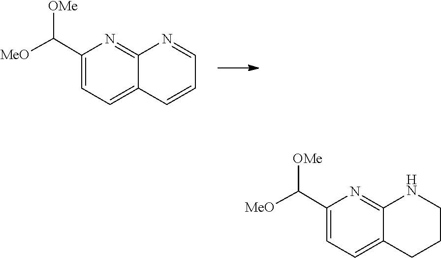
C1=NC2=NC(C([MeO])[OMe])=CC=C2C=C1.C1=C(C([MeO])[OMe])N=C2C(=C1)CCCN2
